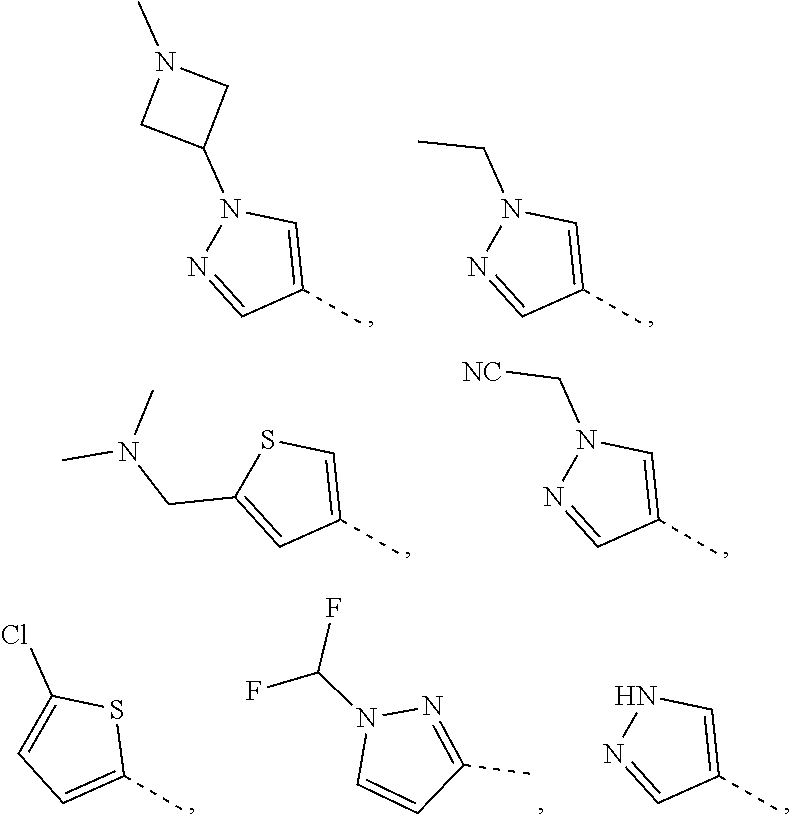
C1(C)=CN(C2CN(C)C2)N=C1.C1(C)=CN(CC)N=C1.C1(C)=CSC(CN(C)C)=C1.C1(C)=CN(C[NC])N=C1.C1(C)=CC=C(Cl)S1.C1(C)=NN(C(F)F)C=C1.C1(C)=CNN=C1
